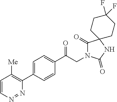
C1(C(CN2C(=O)C3(NC2=O)CCC(F)(F)CC3)=O)=CC=C(C2=C([Me])C=CN=N2)C=C1
